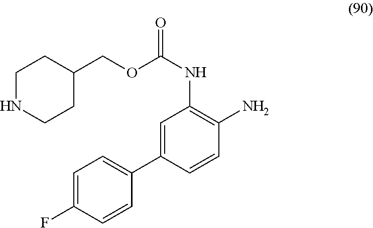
O(C(NC1=C(N)C=CC(C2=CC=C(F)C=C2)=C1)=O)CC1CCNCC1
